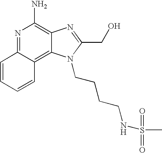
N1=C2C(=C3C(=C1N)N=C(CO)N3CCCCNS(=O)(C)=O)C=CC=C2
